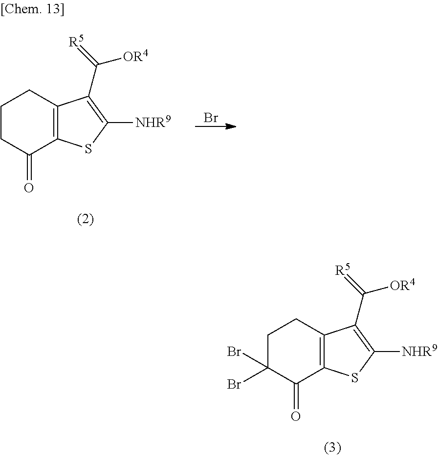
C1C(Br)(Br)C(=O)C2=C(C1)C(C(=[R5])[OR4])=C([NHR9])S2.C1CC(=O)C2=C(C1)C(C(=[R5])[OR4])=C([NHR9])S2.Br
